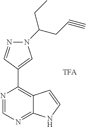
N1(C(CC)CC#C)N=CC(C2=C3C(=NC=N2)NC=C3)=C1
